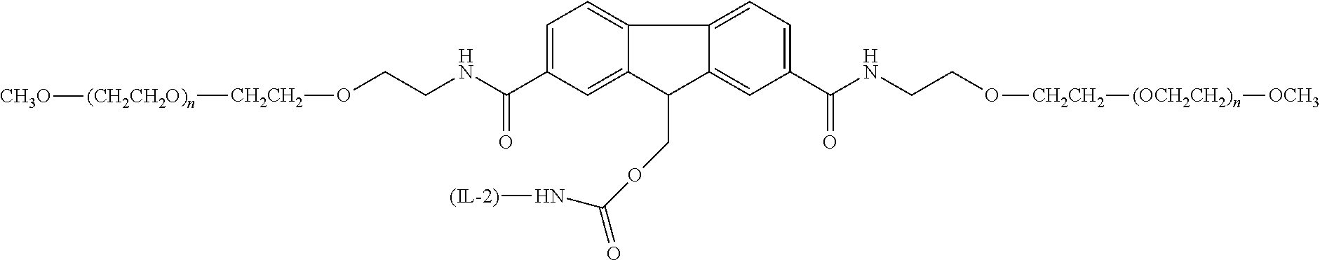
C12=CC=C(C(NCCO[CH2CH2][(CH2CH2O)n][CH3O])=O)C=C1C(COC(N[(IL-2)])=O)C1=CC(C(NCCO[CH2CH2][(OCH2CH2)n][OCH3])=O)=CC=C21
